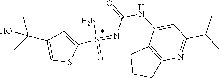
C1CC2=C(C1)C(NC(=O)N=S(N)(=O)C1=CC(C(O)(C)C)=CS1)=CC(C(C)C)=N2
